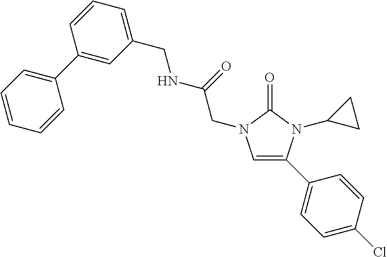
C1=C(C2=CC=C(Cl)C=C2)N(C2CC2)C(=O)N1CC(=O)NCC1=CC=CC(C2=CC=CC=C2)=C1
